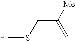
S(C)CC(=C)[Me]
